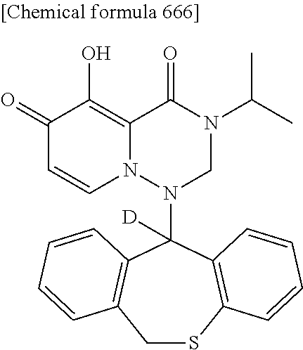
C12=C(O)C(=O)C=CN1N(C1([D])C3=C(CSC4=C1C=CC=C4)C=CC=C3)CN(C(C)C)C2=O
